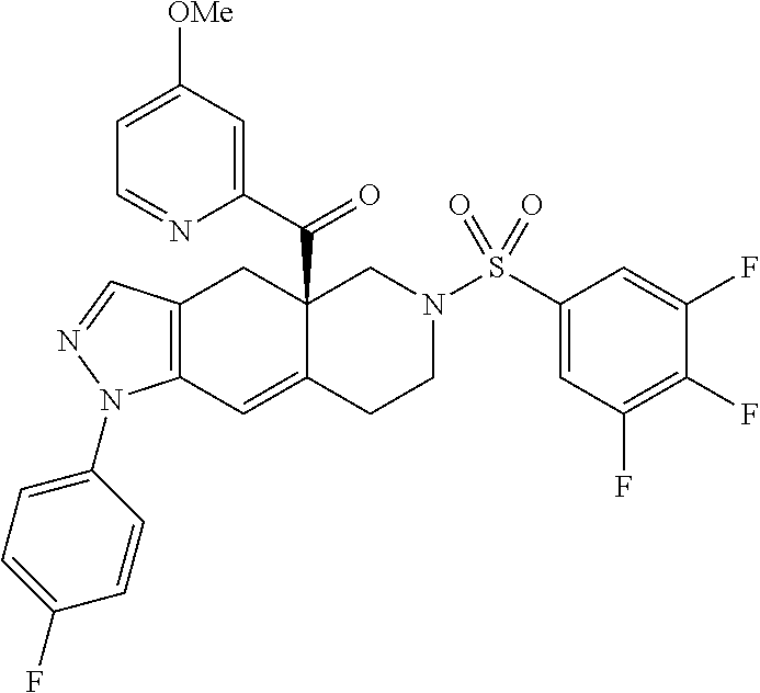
C12=C(C=C3C(C(=O)C4=CC([OMe])=CC=N4)(C1)CN(S(C1=CC(F)=C(F)C(F)=C1)(=O)=O)CC3)N(C1=CC=C(F)C=C1)N=C2
